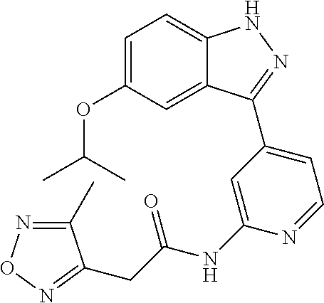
C1=C(OC(C)C)C=C2C(=C1)NN=C2C1=CC=NC(NC(=O)CC2=NON=C2C)=C1
